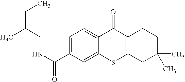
C1(C(NCC(CC)C)=O)=CC=C2C(=C1)SC1=C(C2=O)CCC(C)(C)C1
